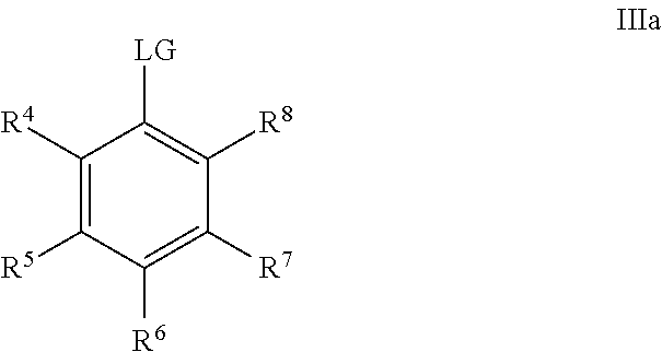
C1([R4])=C([R5])C([R6])=C([R7])C([R8])=C1[LG]
